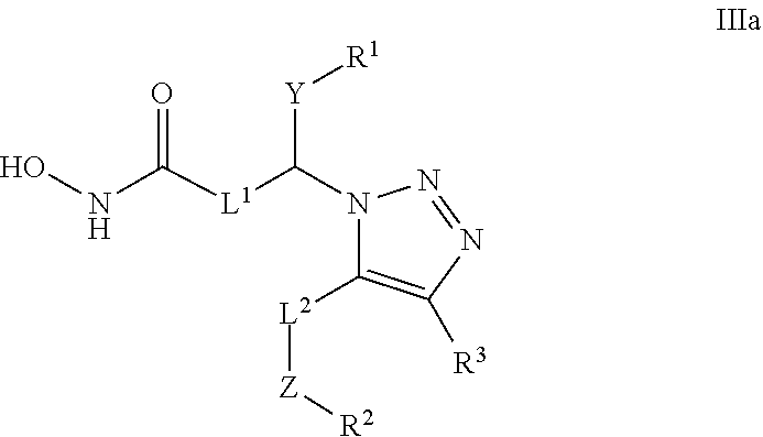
N1(C([L1]C(NO)=O)[Y][R1])C([L2][Z][R2])=C([R3])N=N1
